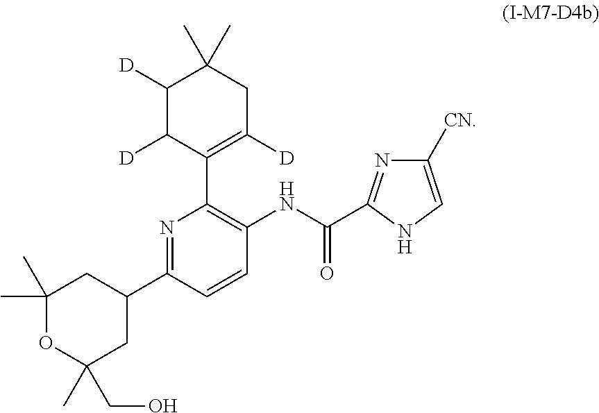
C1([D])C([D])C(C2=C(NC(=O)C3=NC([CN])=CN3)C=CC(C3CC(C)(C)OC(C)(CO)C3)=N2)=C([D])CC1(C)C
